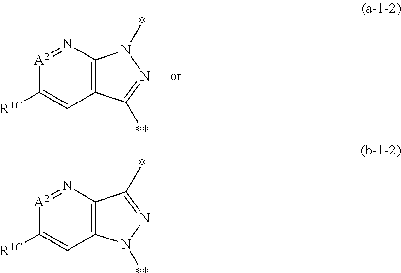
C12=C(N=[A2]C([R1C])=C1)N(*)N=C2[**].C12=C(N=[A2]C([R1C])=C1)C(*)=NN2[**]
